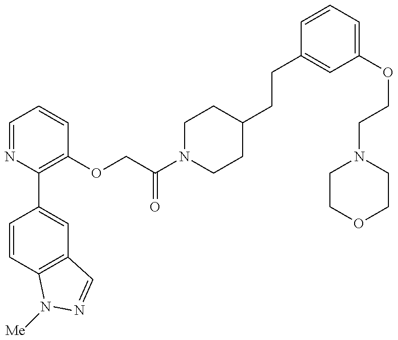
C1=CC2=C(C=C1C1=C(OCC(N3CCC(CCC4=CC(OCCN5CCOCC5)=CC=C4)CC3)=O)C=CC=N1)C=NN2[Me]
